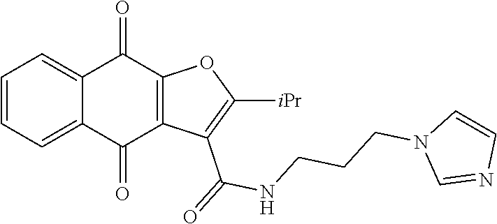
C1=CC=C2C(=C1)C(=O)C1=C(C2=O)C(C(NCCCN2C=NC=C2)=O)=C([iPr])O1
